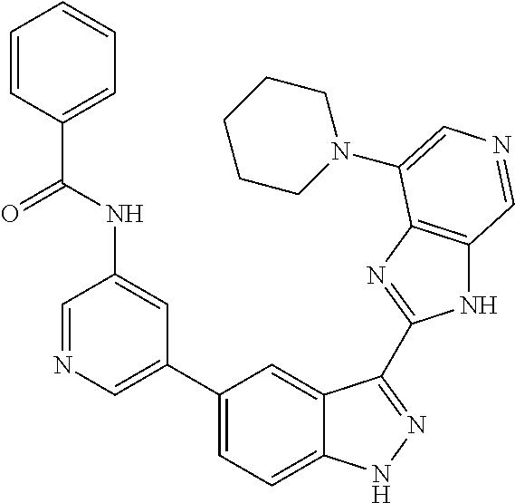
C1(C2=CN=CC(NC(C3=CC=CC=C3)=O)=C2)=CC=C2C(=C1)C(C1=NC3=C(N1)C=NC=C3N1CCCCC1)=NN2
